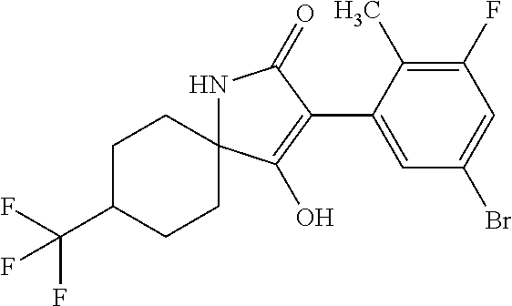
C1C(C(F)(F)F)CCC2(C1)NC(=O)C(C1=CC(Br)=CC(F)=C1C)=C2O
